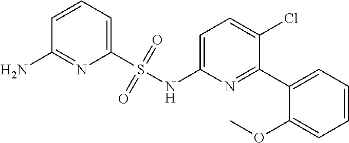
C1=CC=C(S(NC2=CC=C(Cl)C(C3=CC=CC=C3OC)=N2)(=O)=O)N=C1N
